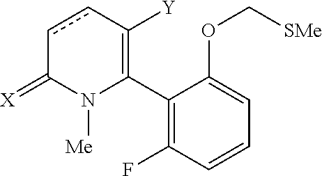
C1(C2=C([Y])ccC(=[X])N2[Me])=C(F)C=CC=C1OC[SMe]
